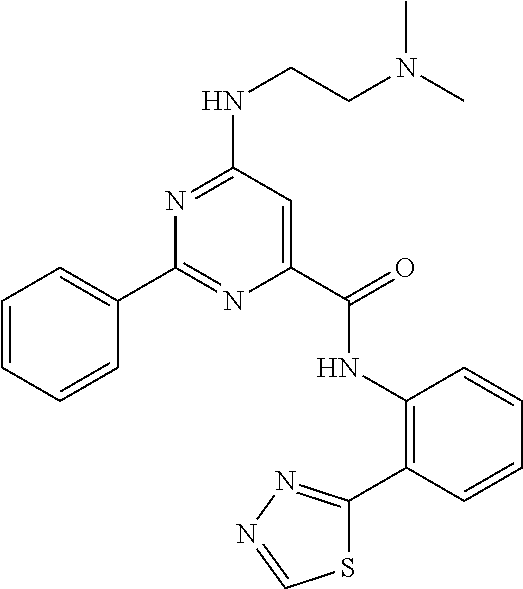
C1=CC=CC(C2=NC(C(NC3=C(C4=NN=CS4)C=CC=C3)=O)=CC(NCCN(C)C)=N2)=C1
